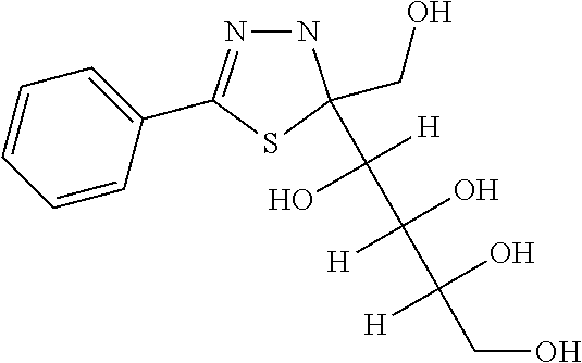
N1N=C(C2=CC=CC=C2)SC1(CO)C([H])(O)C(O)([H])C(O)([H])CO
